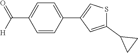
C1=CC(C2=CSC(C3CC3)=C2)=CC=C1C([H])=O
